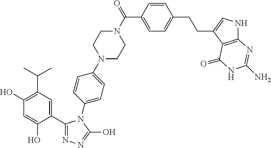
C1(C2=NN=C(O)N2C2=CC=C(N3CCN(C(=O)C4=CC=C(CCC5=CNC6=C5C(=O)NC(N)=N6)C=C4)CC3)C=C2)=CC(C(C)C)=C(O)C=C1O
